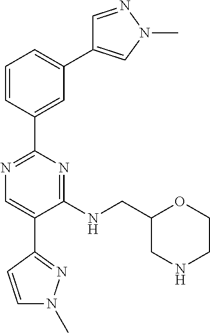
N1=C(C2=CC(C3=CN(C)N=C3)=CC=C2)N=C(NCC2CNCCO2)C(C2=NN(C)C=C2)=C1
